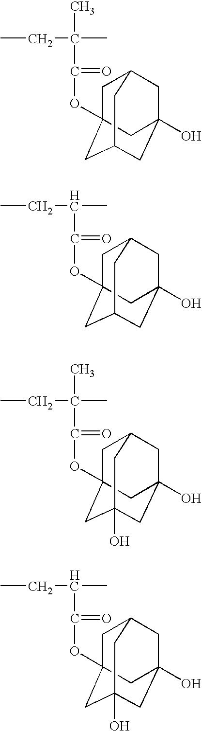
CCC(C(=O)OC12CC3CC(O)(CC(C1)C3)C2)(C)C.CCC(C(=O)OC12CC3CC(O)(CC(C1)C3)C2)C.CCC(C(=O)OC12CC3CC(O)(CC(O)(C1)C3)C2)(C)C.CCC(C(=O)OC12CC3CC(O)(CC(O)(C1)C3)C2)C
